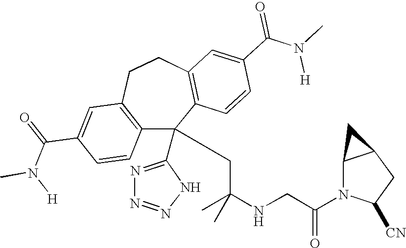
C1(C(=O)N(C)[H])=CC2=C(C=C1)C(C1=NN=NN1)(CC(NCC(N1C([CN])CC3C1C3)=O)(C)C)C1=C(CC2)C=C(C(N(C)[H])=O)C=C1
